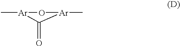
[Ar]1(C)C(=O)[Ar](C)O1
